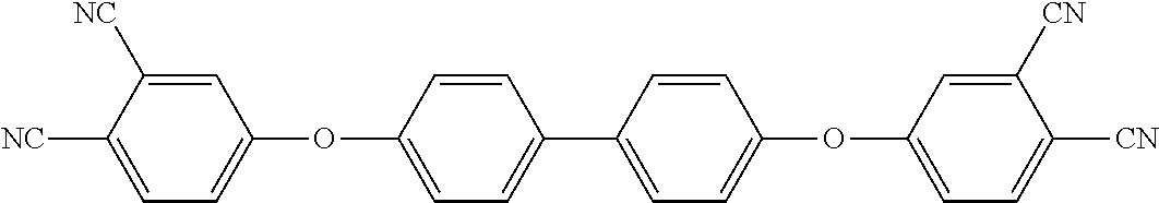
C1=C([NC])C([NC])=CC=C1OC1=CC=C(C2=CC=C(OC3=CC=C([CN])C([CN])=C3)C=C2)C=C1
